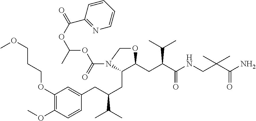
C1(OCCCOC)=C(OC)C=CC(CC(CC2C(CC(C(NCC(C(N)=O)(C)C)=O)C(C)C)OCN2C(=O)OC(OC(=O)C2=NC=CC=C2)C)C(C)C)=C1
